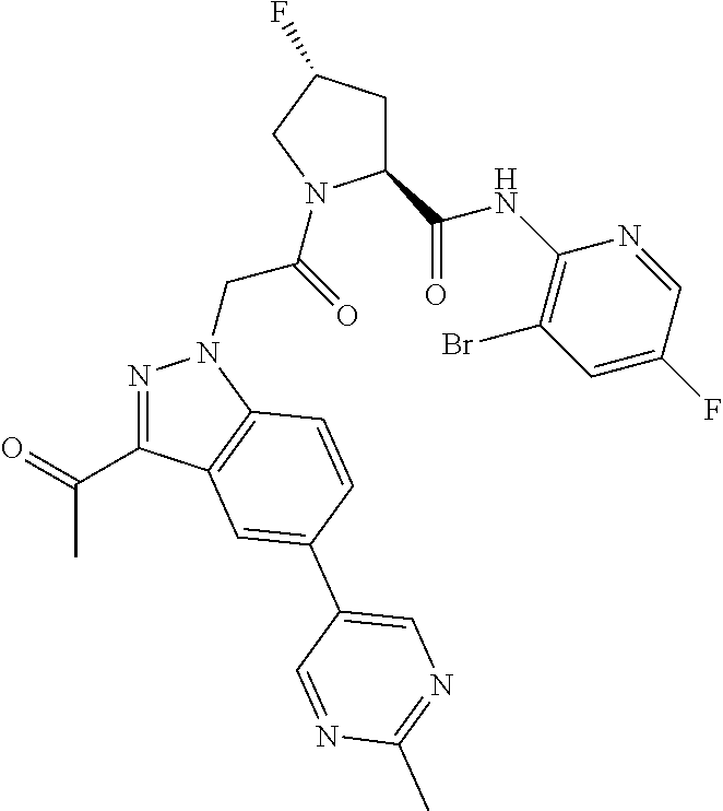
C1(C(NC2=C(Br)C=C(F)C=N2)=O)CC(F)CN1C(CN1N=C(C(=O)C)C2=C1C=CC(C1=CN=C(C)N=C1)=C2)=O
